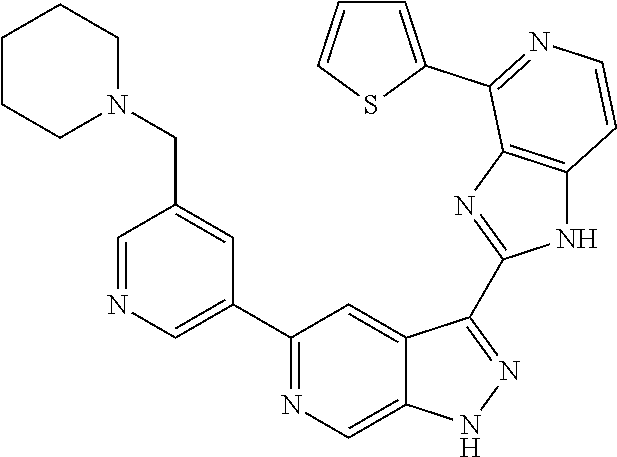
C1=NC=C(C2=NC=C3C(=C2)C(C2=NC4=C(N2)C=CN=C4C2=CC=CS2)=NN3)C=C1CN1CCCCC1
